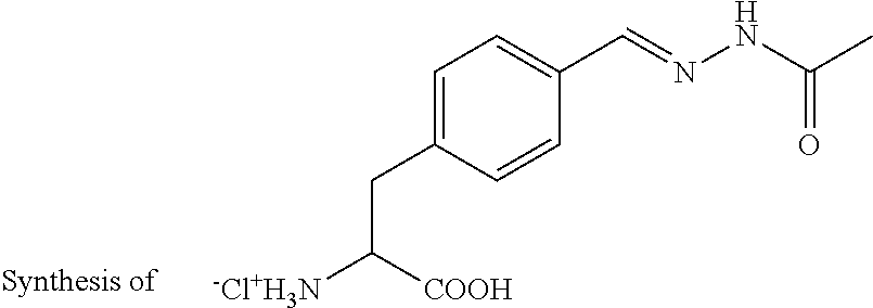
C1=C(CC([-Cl+H3N])[COOH])C=CC(C=NNC(C)=O)=C1
